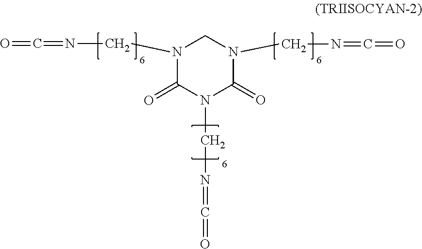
O=C=NCN1C(=O)N(CN=C=O)C(=O)N(CN=C=O)C1
